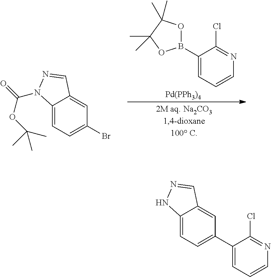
C1(B2OC(C)(C)C(C)(C)O2)=CC=CN=C1Cl.[Pd(PPh3)4].C12=CC=C(Br)C=C1C=NN2C(=O)OC(C)(C)C.C1(C2=CC=C3C(=C2)C=NN3)=CC=CN=C1Cl
